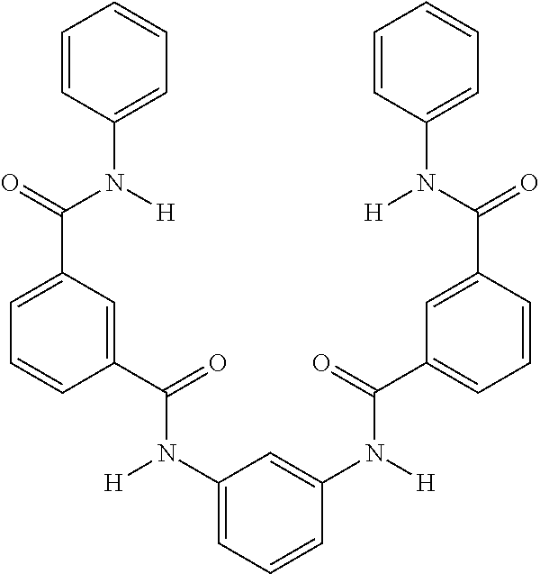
C1=CC(N(C(=O)C2=CC=CC(C(=O)N([H])C3=CC=CC(N([H])C(=O)C4=CC=CC(C(=O)N([H])C5=CC=CC=C5)=C4)=C3)=C2)[H])=CC=C1
